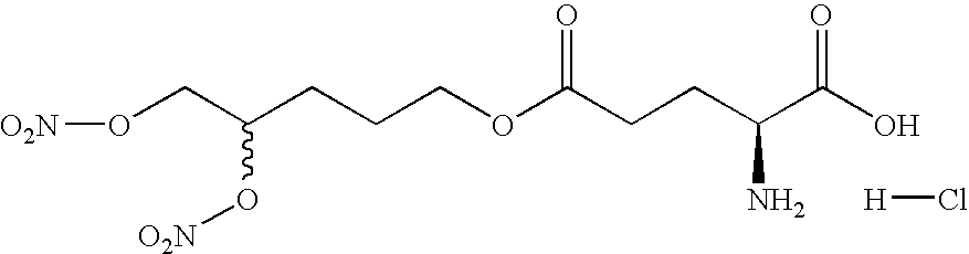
O(CC(CCCOC(CCC(C(O)=O)N)=O)O[O2N])[O2N].[H]Cl
